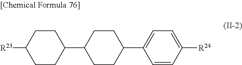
C1([R23])CCC(C2CCC(C3=CC=C([R24])C=C3)CC2)CC1
